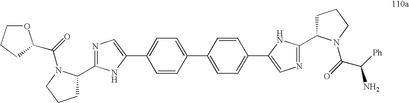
C1=CC(C2=CC=C(C3=CN=C(C4CCCN4C(=O)C([Ph])N)N3)C=C2)=CC=C1C1=CN=C(C2CCCN2C(=O)C2OCCC2)N1
